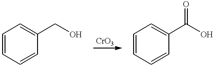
C1=CC=CC(CO)=C1.C1=CC=CC(C(O)=O)=C1
